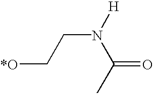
[*O]CCN(C(C)=O)[H]
